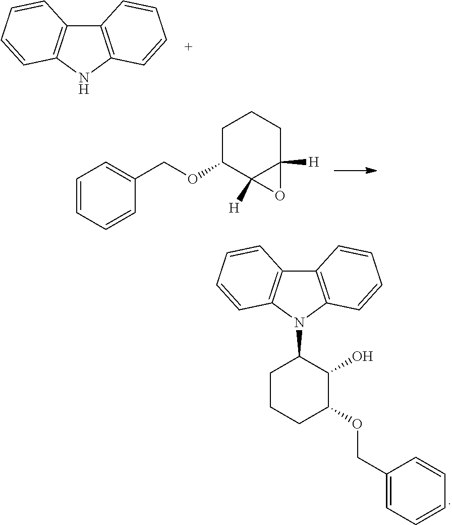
C12=C(N(C3CCCC(OCC4=CC=CC=C4)C3O)C3=C1C=CC=C3)C=CC=C2.C12=C(NC3=C1C=CC=C3)C=CC=C2.C1=CC=CC(COC2C3([H])C([H])(CCC2)O3)=C1
